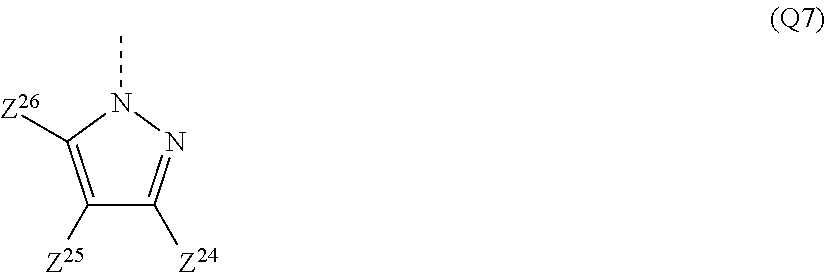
C1([Z25])=C([Z26])N(C)N=C1[Z24]
